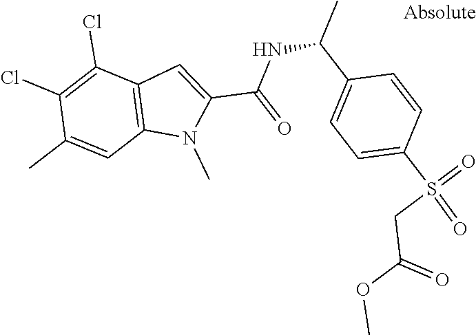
C12=C(C(Cl)=C(Cl)C(C)=C1)C=C(C(=O)NC(C)C1=CC=C(S(=O)(=O)CC(OC)=O)C=C1)N2C
